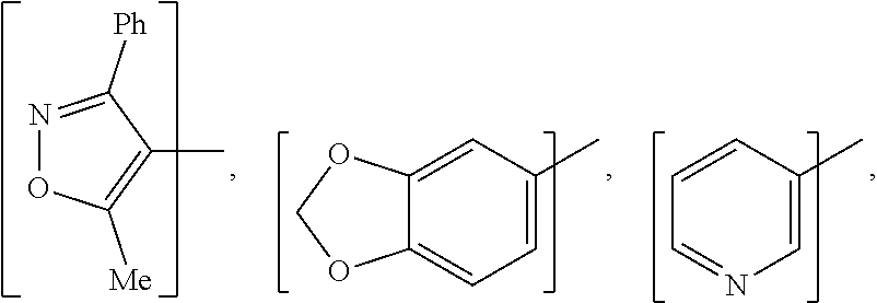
N1=C([Ph])C(C)=C([Me])O1.C1=C(C)C=C2C(=C1)OCO2.C1=C(C)C=CC=N1
